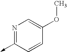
N1=C(->C)C=CC(OC)=C1
